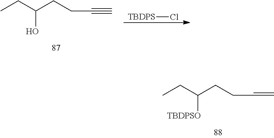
CCC(CCC=C)[TBDPSO].CCC(CCC#C)O.[TBDPS]Cl
